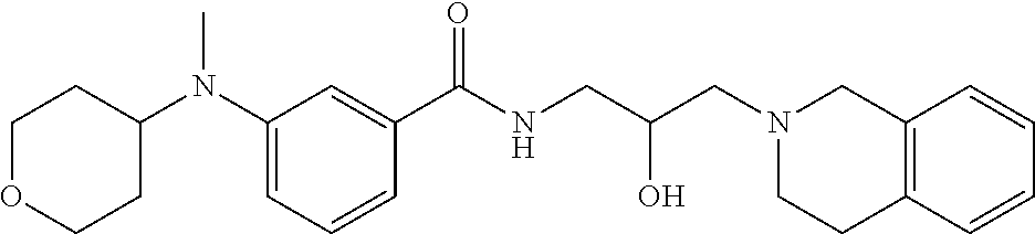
C1(N(C2CCOCC2)C)=CC=CC(C(NCC(CN2CCC3=C(C2)C=CC=C3)O)=O)=C1
